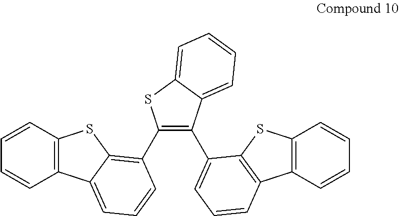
C1(C2=C3C(=CC=C2)C2=C(C=CC=C2)S3)=C(C2=CC=CC3=C2SC2=C3C=CC=C2)C2=CC=CC=C2S1
